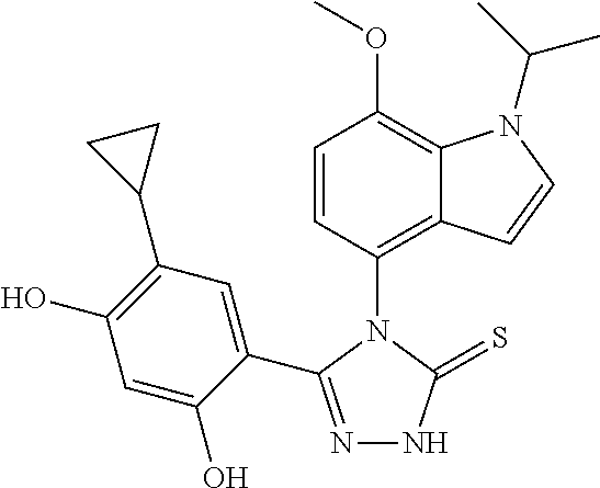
C1(C2=NNC(=S)N2C2=C3C(=C(OC)C=C2)N(C(C)C)C=C3)=CC(C2CC2)=C(O)C=C1O
